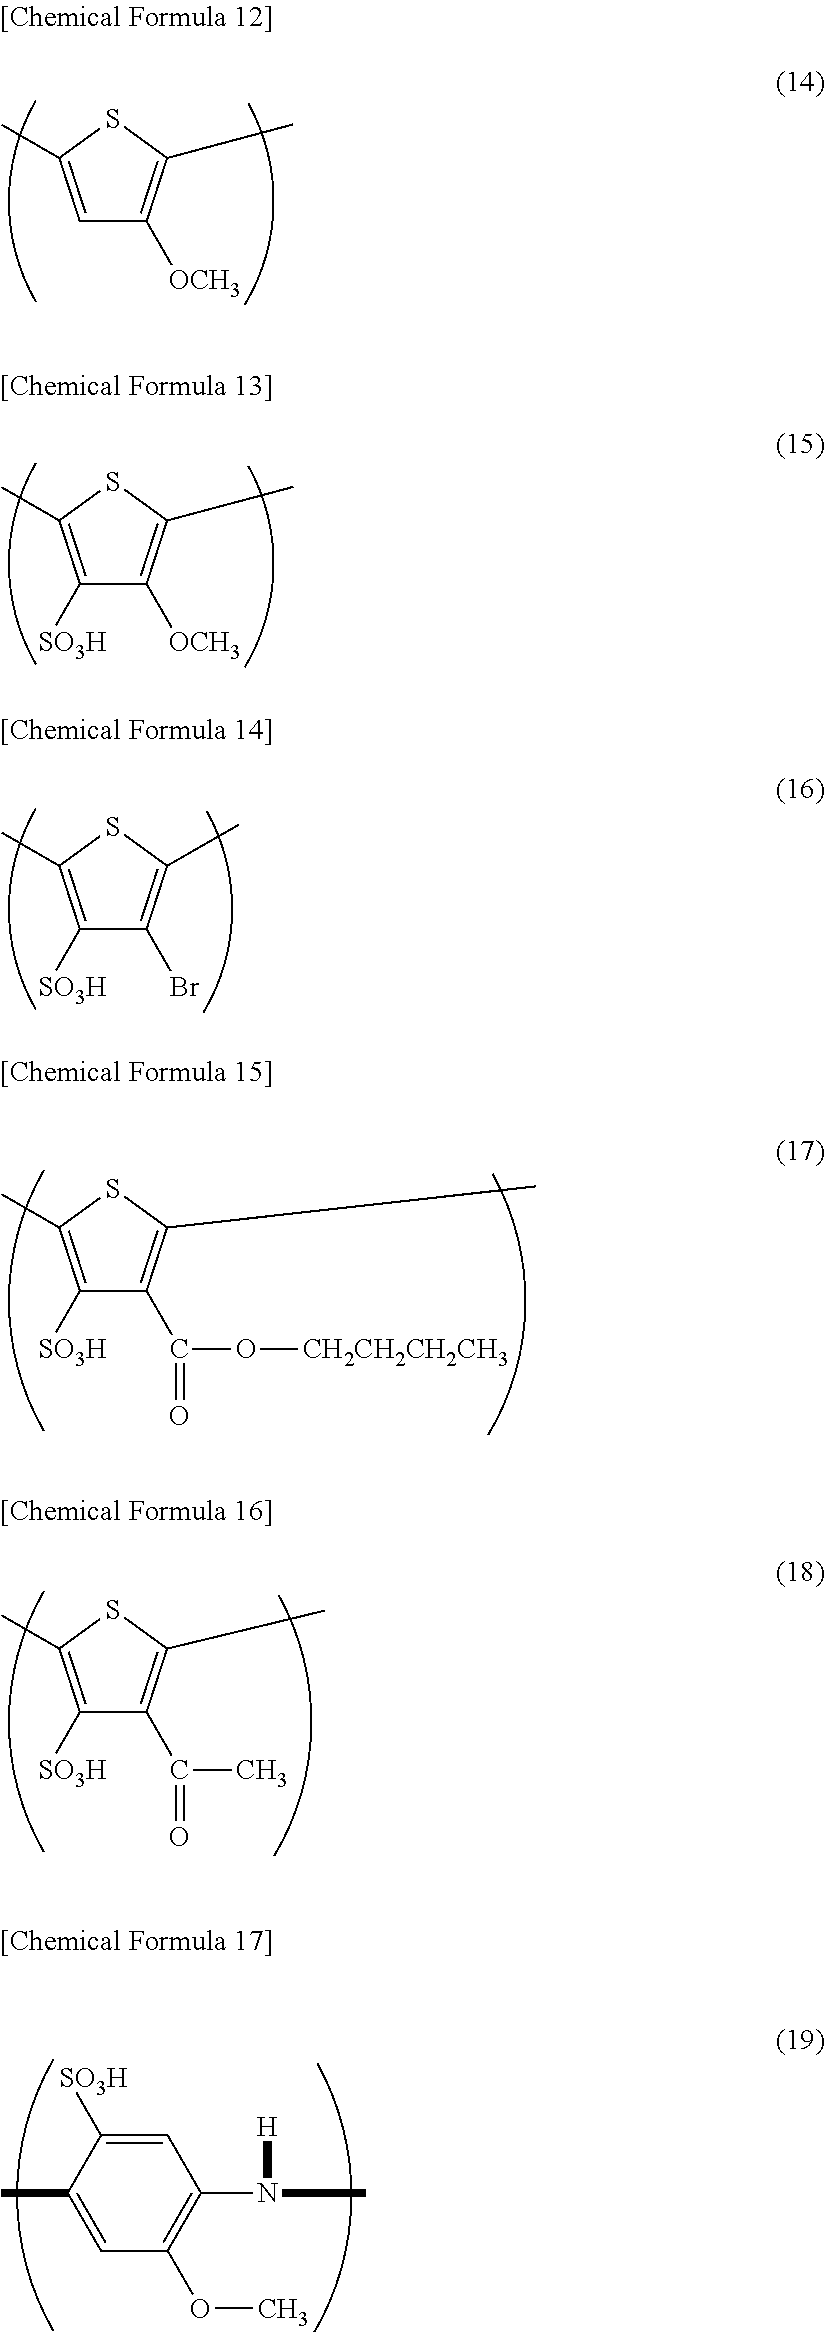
C1=C(C)SC(C)=C1[OCH3].C1([SO3H])=C(C)SC(C)=C1[OCH3].C1([SO3H])=C(C)SC(C)=C1Br.C1([SO3H])=C(C)SC(C)=C1C(O[CH2CH2CH2CH3])=O.C1([SO3H])=C(C)SC(C)=C1C(C)=O.C1=C([SO3H])C(C)=CC(OC)=C1N([H])C
